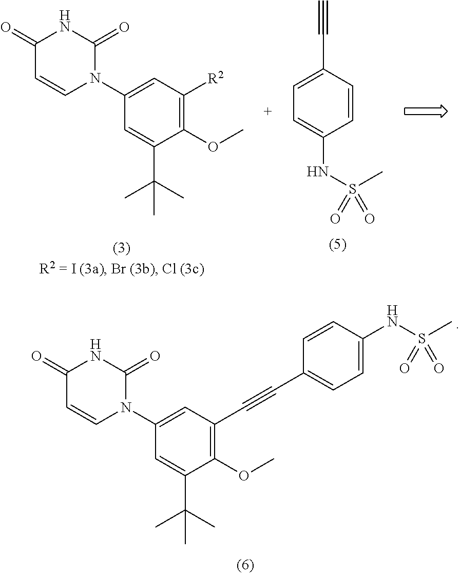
C1(OC)=C([R2])C=C(N2C(=O)NC(=O)C=C2)C=C1C(C)(C)C.C1=CC(C#C)=CC=C1NS(=O)(C)=O.C1(OC)=C(C#CC2=CC=C(NS(C)(=O)=O)C=C2)C=C(N2C(=O)NC(=O)C=C2)C=C1C(C)(C)C
